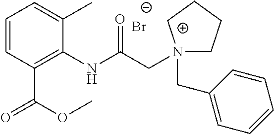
C1=CC(C(OC)=O)=C(NC(CN2(CC3=CC=CC=C3)CCCC2)=O)C(C)=C1.[Br-]
